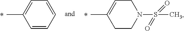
CC1=CCN(S(C)(=O)=O)CC1.CC1=CC=CC=C1
